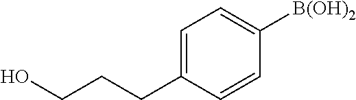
OCCCC1=CC=C([B(OH)2])C=C1
